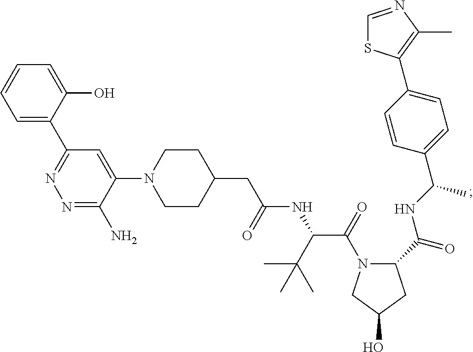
C1=C(C2=NN=C(N)C(N3CCC(CC(NC(C(N4C(C(NC(C5=CC=C(C6=C(C)N=CS6)C=C5)C)=O)CC(O)C4)=O)C(C)(C)C)=O)CC3)=C2)C(O)=CC=C1
